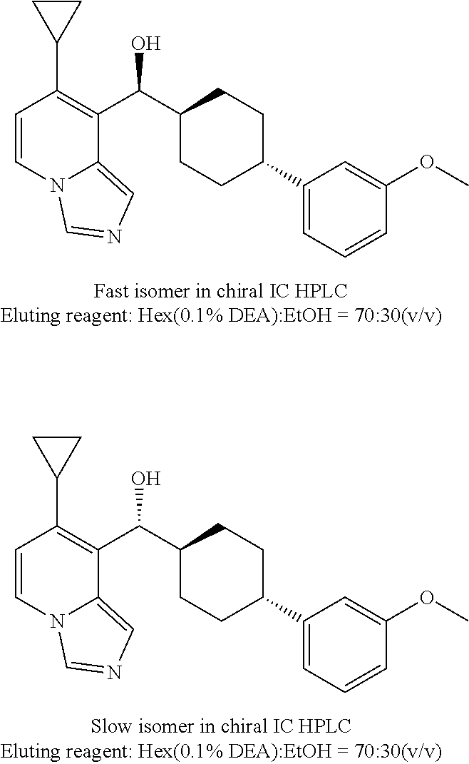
C1=CN2C(=CN=C2)C(C(C2CCC(C3=CC=CC(OC)=C3)CC2)O)=C1C1CC1.C1=CN2C(=CN=C2)C(C(C2CCC(C3=CC=CC(OC)=C3)CC2)O)=C1C1CC1
